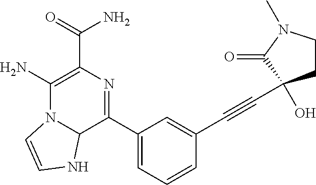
C1(N)=C(C(=O)N)N=C(C2=CC=CC(C#CC3(O)CCN(C)C3=O)=C2)C2N1C=CN2
